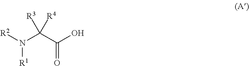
[R1]N([R2])C(C(O)=O)([R3])[R4]
